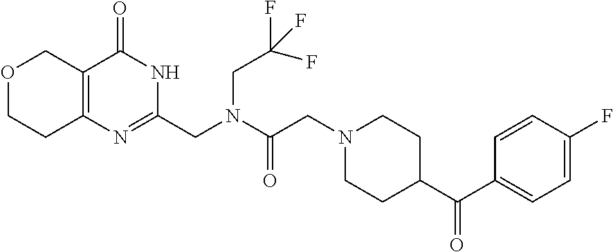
C1=C(F)C=CC(C(C2CCN(CC(=O)N(CC3=NC4=C(C(=O)N3)COCC4)CC(F)(F)F)CC2)=O)=C1
